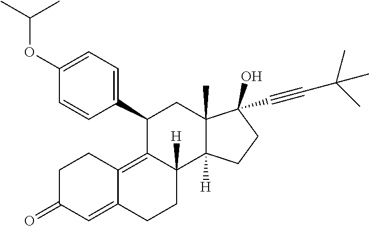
C1(C2=CC=C(OC(C)C)C=C2)C2=C3C(=CC(=O)CC3)CCC2([H])C2([H])C(C)(C1)C(C#CC(C)(C)C)(O)CC2
